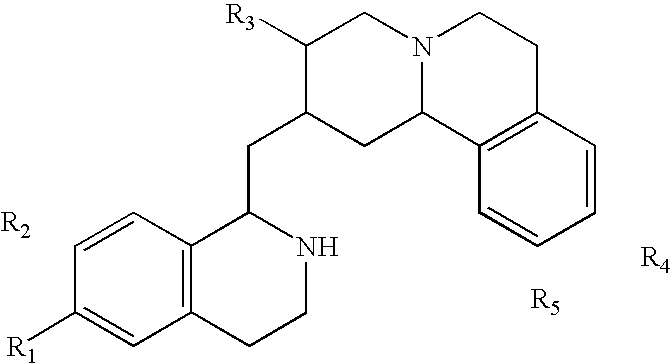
C1=CC([R1])=CC2=C1C(CC1CC3N(CC1[R3])CCC1=C3C=CC=C1)NCC2
